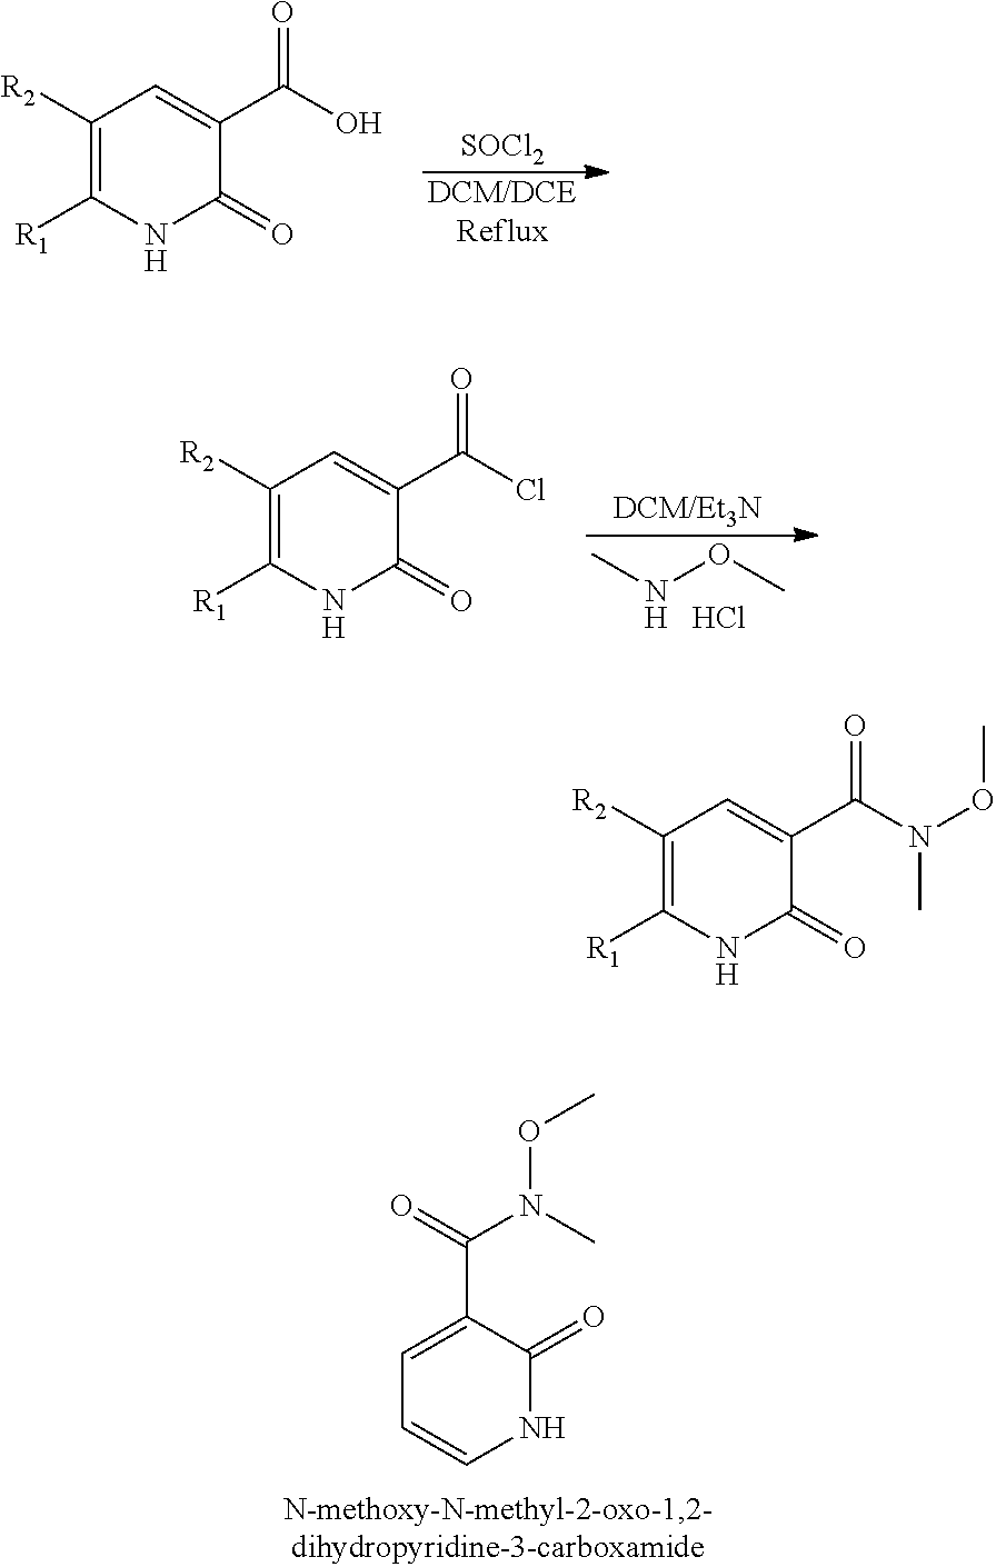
[SOCl2].[DCM/DCEReflux].C1([R2])=C([R1])NC(=O)C(C(O)=O)=C1.[DCM/Et3N].O(C)NC.Cl.C1([R2])=C([R1])NC(=O)C(C(Cl)=O)=C1.C1=C(C(N(C)OC)=O)C(=O)NC=C1.C1([R2])=C([R1])NC(=O)C(C(N(OC)C)=O)=C1
